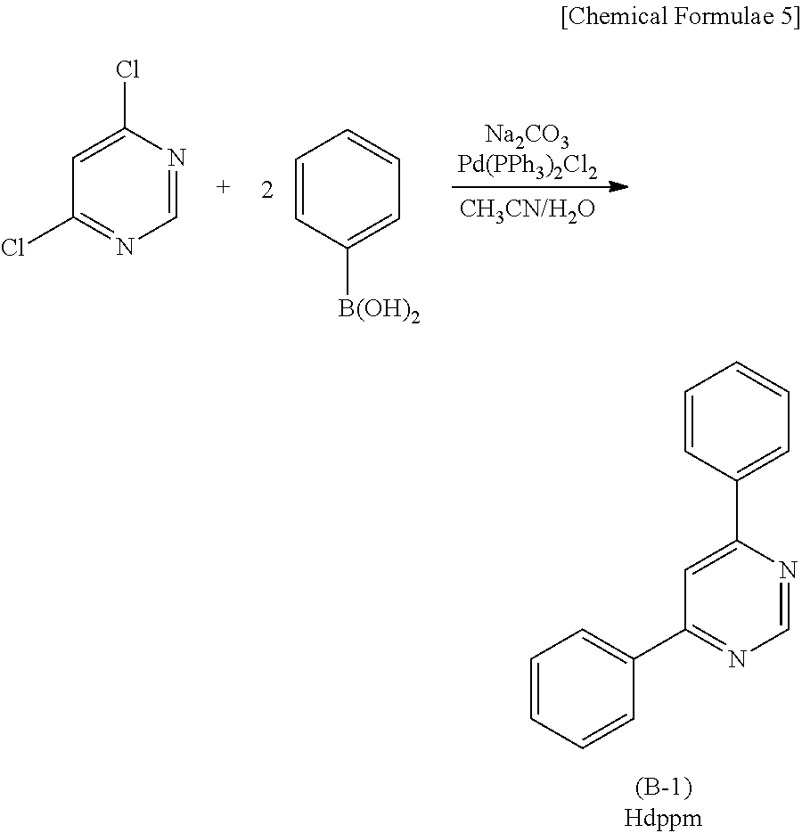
C1=C(C2=CC=CC=C2)N=CN=C1C1=CC=CC=C1.C1=CC([B(OH)2])=CC=C1.C1=C(Cl)N=CN=C1Cl
